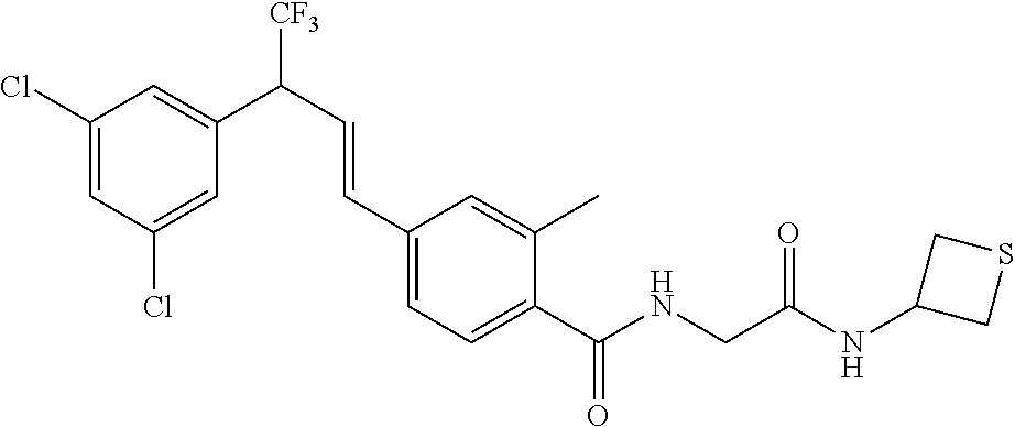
C1(Cl)=CC(Cl)=CC(C(C=CC2=CC=C(C(NCC(NC3CSC3)=O)=O)C(C)=C2)[CF3])=C1
